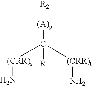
N[(CRR)s]C([(CRR)t]N)([(A)p][R2])[R]
